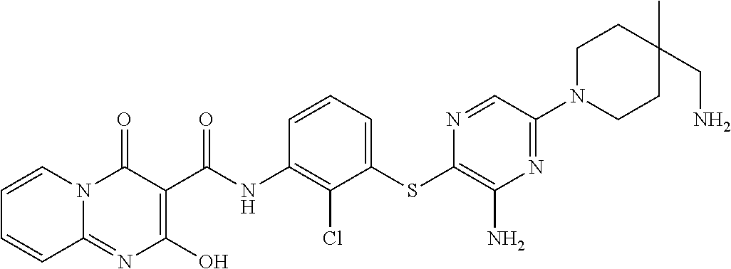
C12=NC(O)=C(C(NC3=C(Cl)C(SC4=C(N)N=C(N5CCC(C)(CN)CC5)C=N4)=CC=C3)=O)C(=O)N1C=CC=C2
